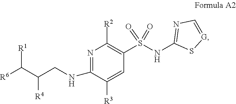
N1=C(NCC([R4])C([R6])[R1])C([R3])=CC(S(NC2=NC=[G]S2)(=O)=O)=C1[R2]
